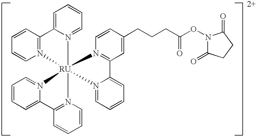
C1=CC2=N(C=C1)[RU]13(N4=CC=CC=C4C4=N1C=CC=C4)(N1=CC=CC=C21)N1=CC=CC=C1C1=N3C=CC(CCCC(ON2C(=O)CCC2=O)=O)=C1
